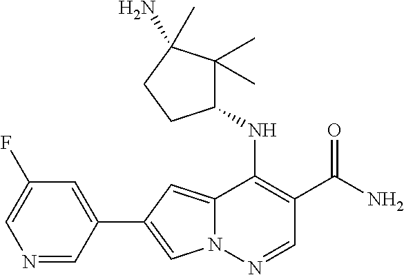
N12C(=CC(C3=CC(F)=CN=C3)=C1)C(NC1C(C)(C)C(N)(C)CC1)=C(C(N)=O)C=N2
